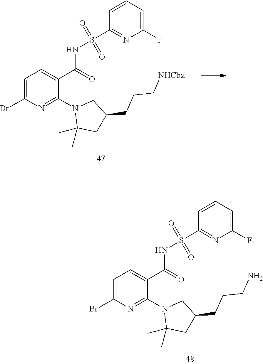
C1=C(Br)N=C(N2C(C)(C)CC(CCCN)C2)C(C(NS(C2=NC(F)=CC=C2)(=O)=O)=O)=C1.C1=C(Br)N=C(N2C(C)(C)CC(CCC[NHCbz])C2)C(C(NS(C2=NC(F)=CC=C2)(=O)=O)=O)=C1
